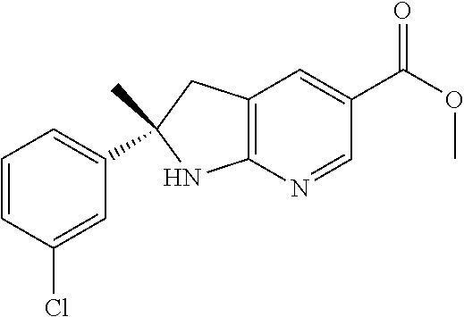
C12=C(N=CC(C(OC)=O)=C1)NC(C1=CC=CC(Cl)=C1)(C)C2
